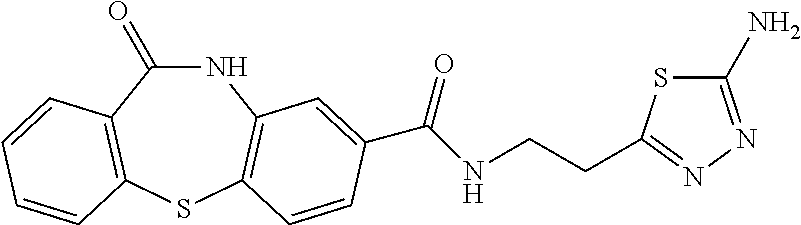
C1(=O)NC2=C(SC3=C1C=CC=C3)C=CC(C(NCCC1=NN=C(N)S1)=O)=C2
